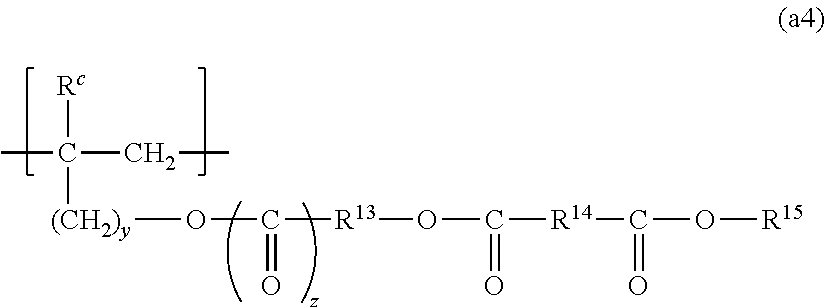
CC(CC)([Rc])[(CH2)y]OC([R13]OC([R14]C(O[R15])=O)=O)=O
